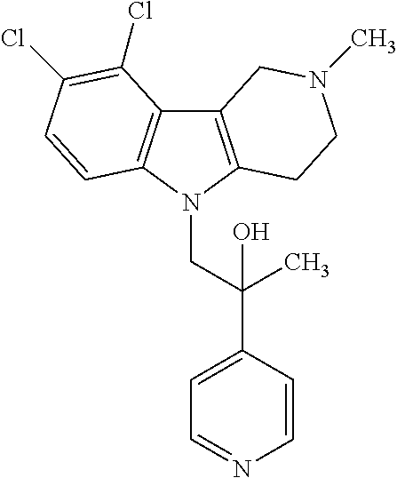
C12=C(N(CC(C3=CC=NC=C3)(C)O)C3=C1C(Cl)=C(Cl)C=C3)CCN(C)C2
